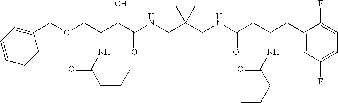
C(C(C(C(NCC(CNC(CC(CC1=CC(F)=CC=C1F)NC(CCC)=O)=O)(C)C)=O)O)NC(CCC)=O)OCC1=CC=CC=C1
